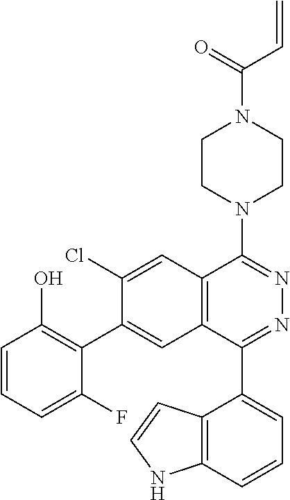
C1=CC=C(F)C(C2=CC3=C(C=C2Cl)C(N2CCN(C(C=C)=O)CC2)=NN=C3C2=CC=CC3=C2C=CN3)=C1O
